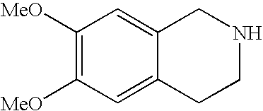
C1([MeO])=C([MeO])C=C2C(=C1)CNCC2
